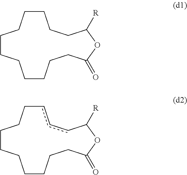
C1CCCCCCCCCC(=O)OC([R])CC1.c1ccC([R])OC(=O)CCCCCCCCC1
